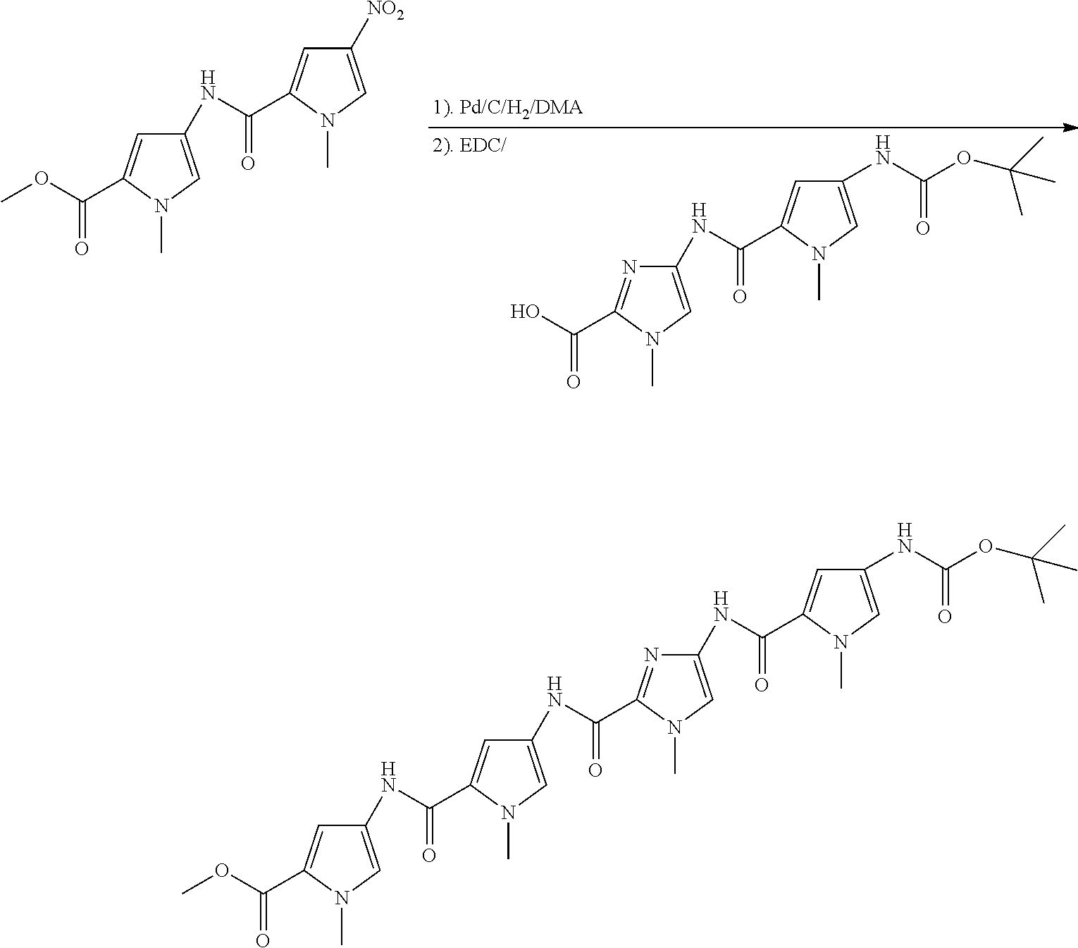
N(C(OC(C)(C)C)=O)C1=CN(C)C(C(NC2=CN(C)C(C(=O)O)=N2)=O)=C1.C1(NC(=O)C2=CC([NO2])=CN2C)=CN(C)C(C(OC)=O)=C1.C1(NC(=O)C2=CC(NC(=O)C3=NC(NC(=O)C4=CC(NC(OC(C)(C)C)=O)=CN4C)=CN3C)=CN2C)=CN(C)C(C(OC)=O)=C1
